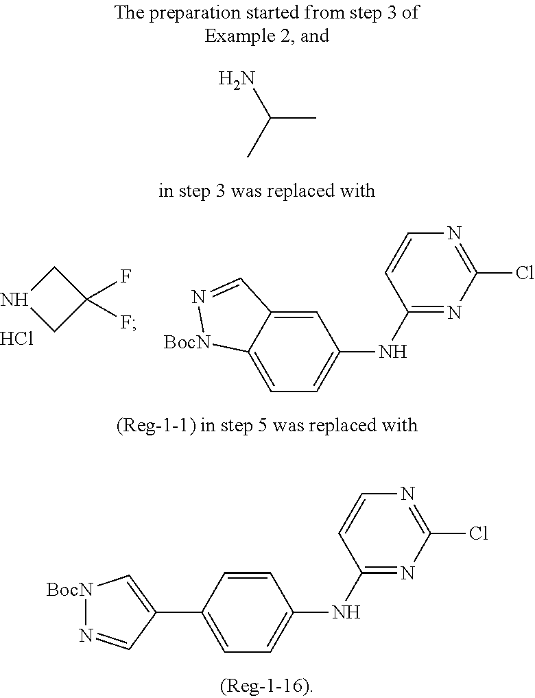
C1=C2C(=CC=C1NC1=NC(Cl)=NC=C1)[BocN]N=C2.C1(F)(F)CNC1.Cl.CC(C)N.C1=CC(C2=C[BocN]N=C2)=CC=C1NC1=NC(Cl)=NC=C1
